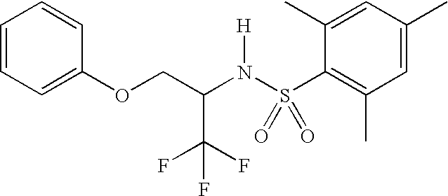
C1=CC=C(OCC(N(S(C2=C(C)C=C(C)C=C2C)(=O)=O)[H])C(F)(F)F)C=C1
